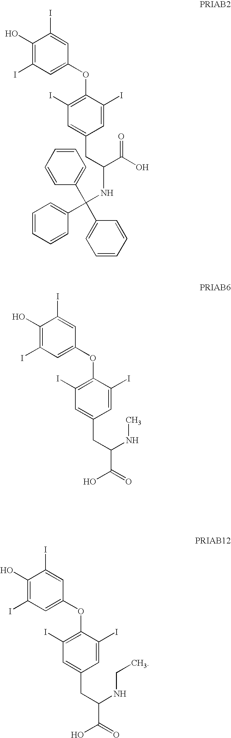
C1(O)=C(I)C=C(OC2=C(I)C=C(CC(NC(C3=CC=CC=C3)(C3=CC=CC=C3)C3=CC=CC=C3)C(O)=O)C=C2I)C=C1I.C1(O)=C(I)C=C(OC2=C(I)C=C(CC(C(=O)O)NC)C=C2I)C=C1I.C1(O)=C(I)C=C(OC2=C(I)C=C(CC(C(=O)O)NCC)C=C2I)C=C1I
